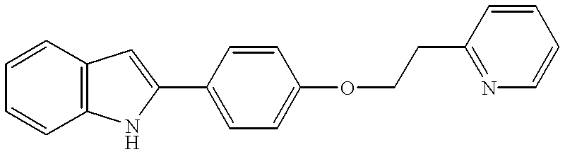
C1=CC=CC2=C1C=C(C1=CC=C(OCCC3=NC=CC=C3)C=C1)N2
